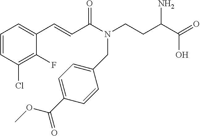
C1=CC(Cl)=C(F)C(C=CC(N(CCC(C(=O)O)N)CC2=CC=C(C(OC)=O)C=C2)=O)=C1
